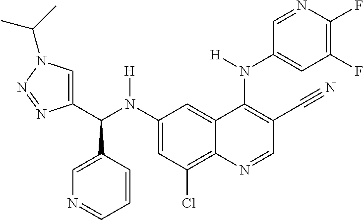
C1(N(C(C2=CN(C(C)C)N=N2)C2=CN=CC=C2)[H])=CC(Cl)=C2C(=C1)C(N(C1=CC(F)=C(F)N=C1)[H])=C(C#N)C=N2
